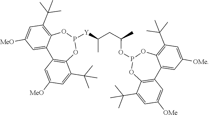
P1(OC(CC(C)[Y]P2OC3=C(C(C)(C)C)C=C([MeO])C=C3C3=C(C(C(C)(C)C)=CC([MeO])=C3)O2)C)OC2=C(C(C)(C)C)C=C([OMe])C=C2C2=C(C(C(C)(C)C)=CC([OMe])=C2)O1
